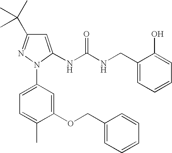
C1=C(N2C(NC(NCC3=CC=CC=C3O)=O)=CC(C(C)(C)C)=N2)C=C(OCC2=CC=CC=C2)C(C)=C1
